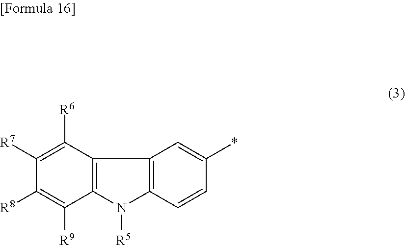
C12=C(C3=C(N1[R5])C=CC(*)=C3)C([R6])=C([R7])C([R8])=C2[R9]
